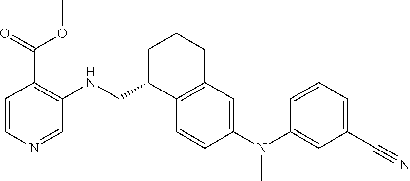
C1=CC(N(C2=CC(C#N)=CC=C2)C)=CC2=C1C(CNC1=C(C(OC)=O)C=CN=C1)CCC2
